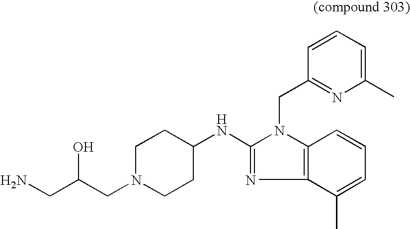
N(C1=NC2=C(N1CC1=NC(C)=CC=C1)C=CC=C2C)C1CCN(CC(CN)O)CC1
